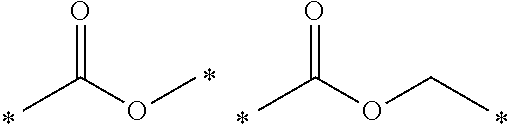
O=C(OCC)C.O=C(OC)C
